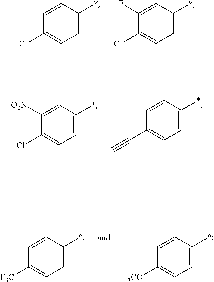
C1([F3C])=CC=C(*)C=C1.C1([F3CO])=CC=C(*)C=C1.C1(Cl)=CC=C(*)C=C1.C1(Cl)=CC=C(*)C=C1F.C1(Cl)=CC=C(*)C=C1[O2N].C1(C#C)=CC=C(*)C=C1
